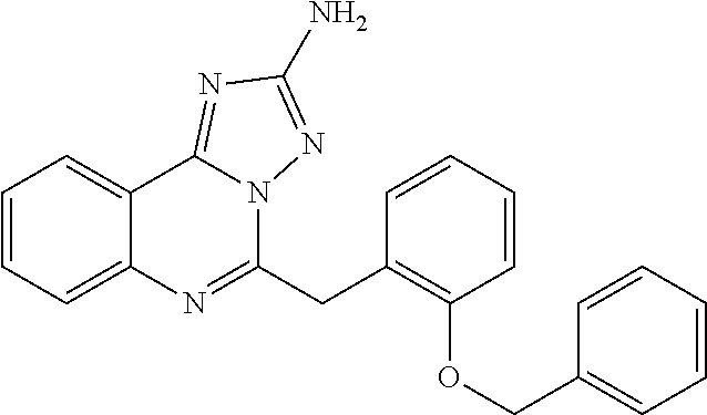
C1=CC=C2C(=C1)C1=NC(N)=NN1C(CC1=C(OCC3=CC=CC=C3)C=CC=C1)=N2
